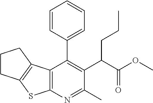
C12=C(N=C(C)C(C(C(OC)=O)CCC)=C1C1=CC=CC=C1)SC1=C2CCC1
